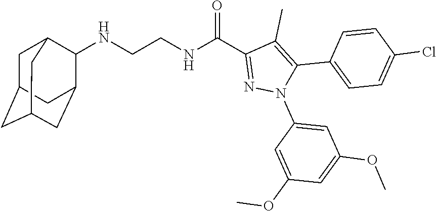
N(CCNC(C1=NN(C2=CC(OC)=CC(OC)=C2)C(C2=CC=C(Cl)C=C2)=C1C)=O)C1C2CC3CC(CC1C3)C2
